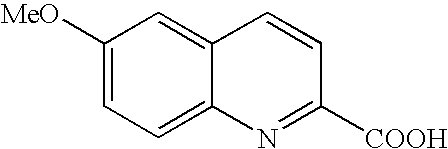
C1([MeO])=CC=C2C(=C1)C=CC([COOH])=N2
